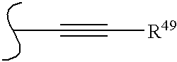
C(#C[R49])C
